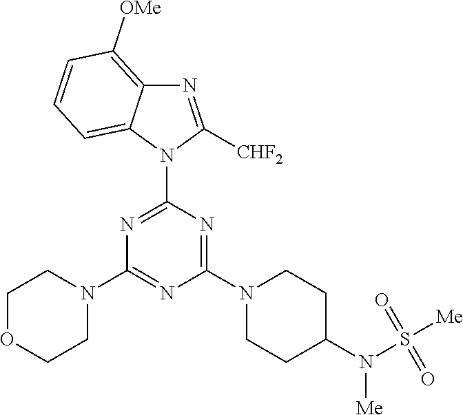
N1=C(N2C([CHF2])=NC3=C([OMe])C=CC=C23)N=C(N2CCC(N(S([Me])(=O)=O)[Me])CC2)N=C1N1CCOCC1
